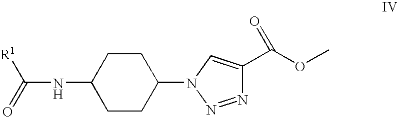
N(C1CCC(N2C=C(C(=O)OC)N=N2)CC1)C([R1])=O
